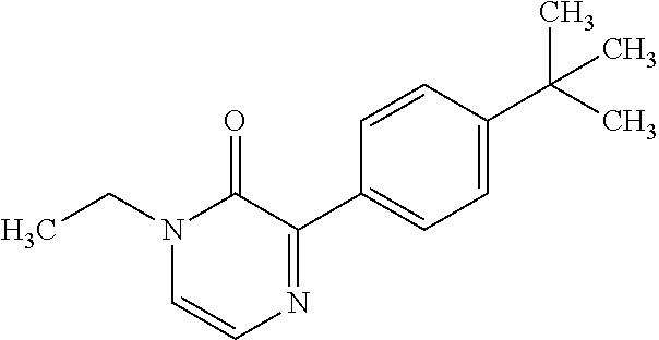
N1(CC)C=CN=C(C2=CC=C(C(C)(C)C)C=C2)C1=O
